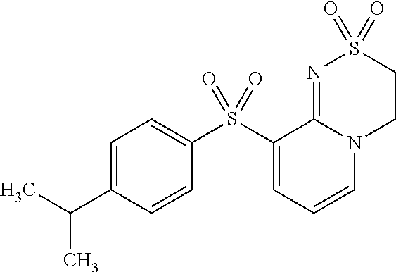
C1(S(C2=CC=CN3C2=NS(=O)(=O)CC3)(=O)=O)=CC=C(C(C)C)C=C1
